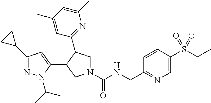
N1(C(NCC2=NC=C(S(CC)(=O)=O)C=C2)=O)CC(C2=NC(C)=CC(C)=C2)C(C2=CC(C3CC3)=NN2C(C)C)C1
